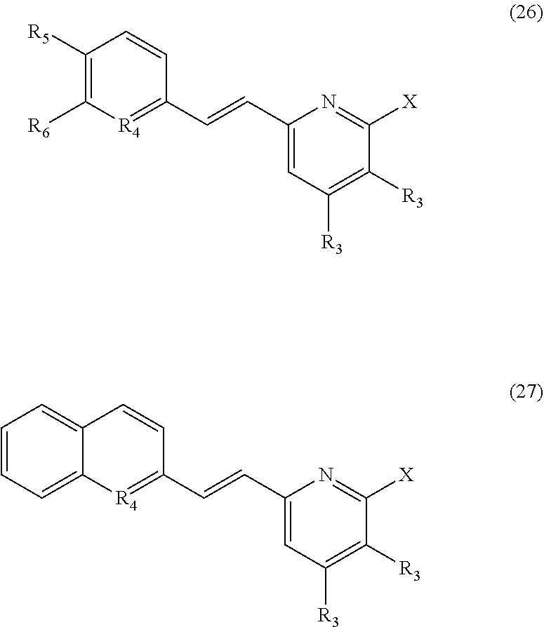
C1([R5])=C([R6])[R4]=C(C=CC2=CC([R3])=C([R3])C([X])=N2)C=C1.C12=CC=CC=C1[R4]=C(C=CC1=CC([R3])=C([R3])C([X])=N1)C=C2
